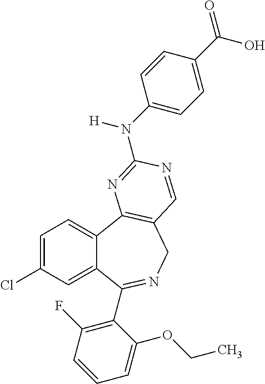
C1=C(Cl)C=C2C(=C1)C1=C(CN=C2C2=C(F)C=CC=C2OCC)C=NC(N(C2=CC=C(C(O)=O)C=C2)[H])=N1
